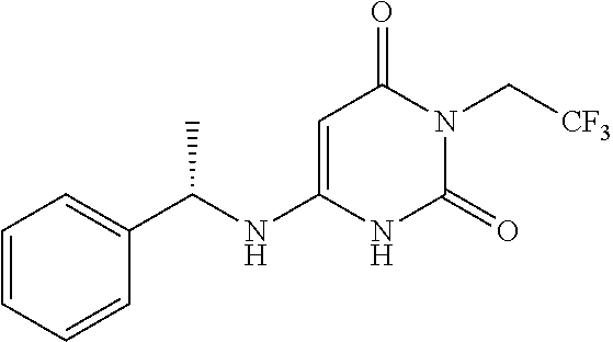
C1=CC=CC(C(NC2=CC(=O)N(C[CF3])C(=O)N2)C)=C1
